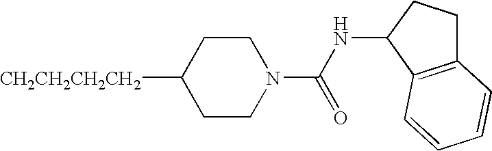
[CH2CH2CH2CH2]C1CCN(C(NC2C3=C(CC2)C=CC=C3)=O)CC1
